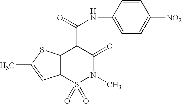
N(C(C1C(=O)N(C)S(=O)(=O)C2=C1SC(C)=C2)=O)C1=CC=C([NO2])C=C1
